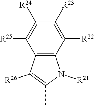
C12=C(C([R22])=C([R23])C([R24])=C1[R25])N([R21])C(C)=C2[R26]
